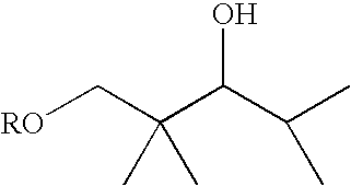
[RO]CC(C(C(C)C)O)(C)C
